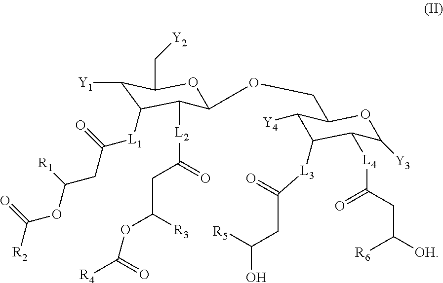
C1([Y1])C([L1]C(CC(OC([R2])=O)[R1])=O)C([L2]C(CC(OC([R4])=O)[R3])=O)C(OCC2C([Y4])C([L3]C(CC(O)[R5])=O)C([L4]C(CC([OH])[R6])=O)C([Y3])O2)OC1C[Y2]
